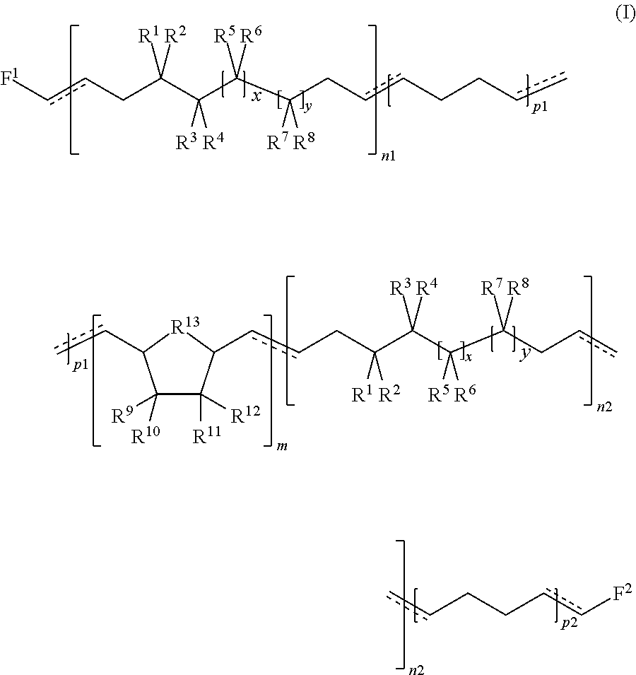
[F1]ccCC(C(C(C(CccCCcc)([R7])[R8])([R5])[R6])([R3])[R4])([R2])[R1].c(C1C([R9])([R10])C([R11])([R12])C(ccCC(C(C(C(Ccc)([R7])[R8])([R5])[R6])([R3])[R4])([R2])[R1])[R13]1)c.c(CCcc[F2])c
